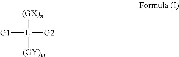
[G1][L]([G2])([(GX)n])[(GY)m]
